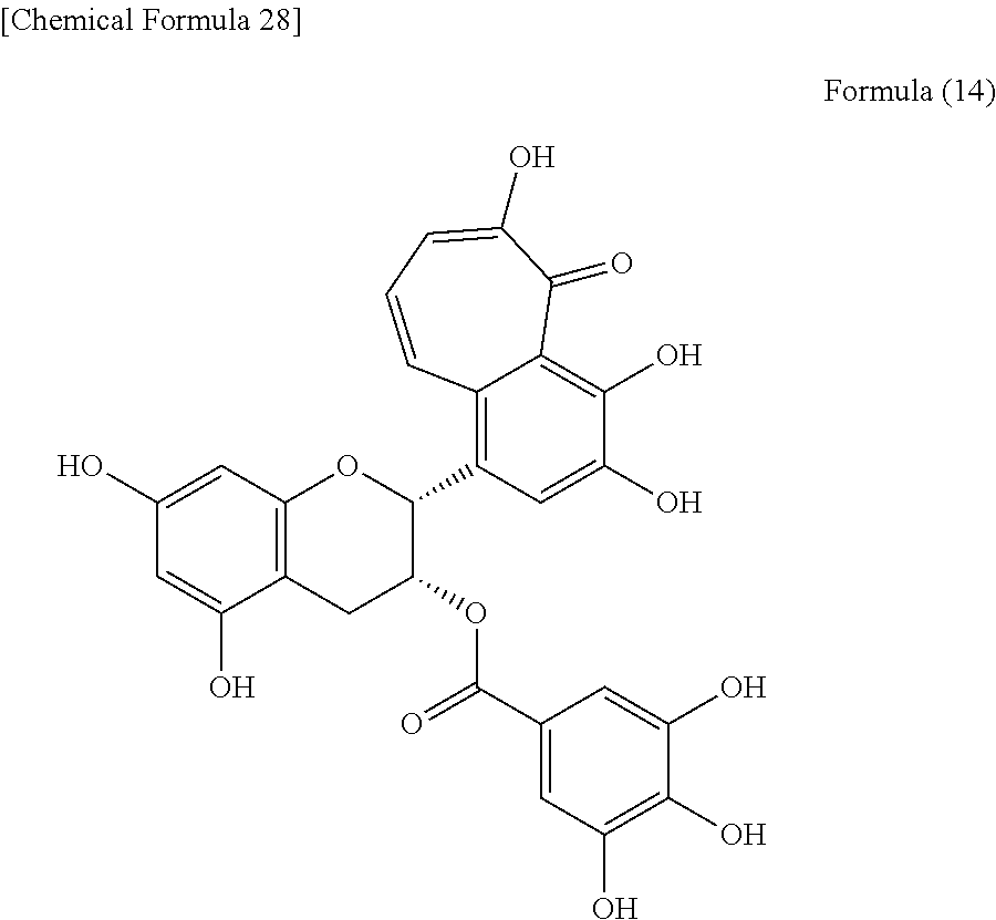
C1(O)=CC2=C(C(O)=C1)CC(OC(C1=CC(O)=C(O)C(O)=C1)=O)C(C1=C3C(=C(O)C(O)=C1)C(=O)C(O)=CC=C3)O2
